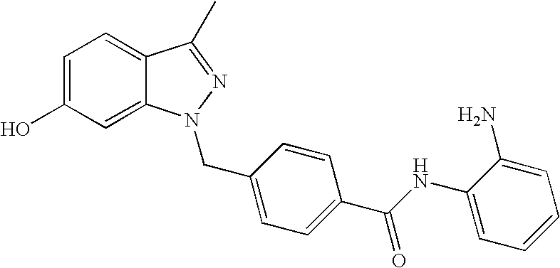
C1(O)=CC=C2C(=C1)N(CC1=CC=C(C(NC3=CC=CC=C3N)=O)C=C1)N=C2C
